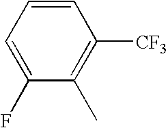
C1=CC=C(F)C(C)=C1[CF3]
